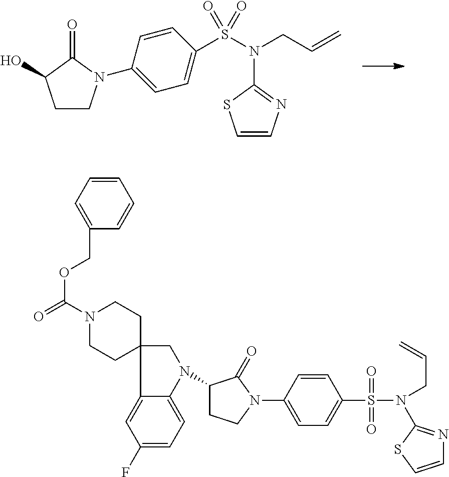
C1CN(C2=CC=C(S(N(CC=C)C3=NC=CS3)(=O)=O)C=C2)C(=O)C1O.C1(N2C(=O)C(N3CC4(C5=CC(F)=CC=C53)CCN(C(=O)OCC3=CC=CC=C3)CC4)CC2)=CC=C(S(=O)(=O)N(C2=NC=CS2)CC=C)C=C1
